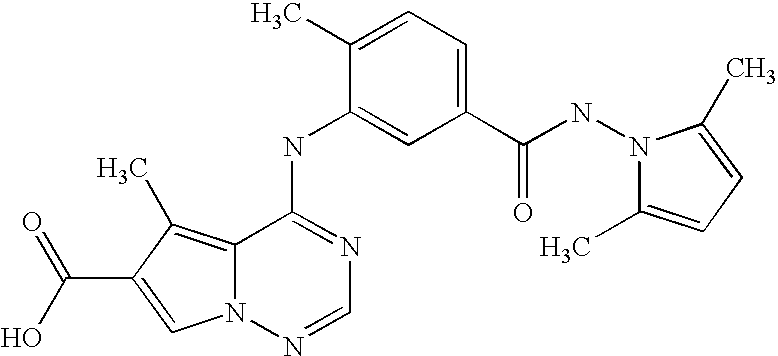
C1(C(NN2C(C)=CC=C2C)=O)=CC=C(C)C(NC2=NC=NN3C2=C(C)C(C(O)=O)=C3)=C1
